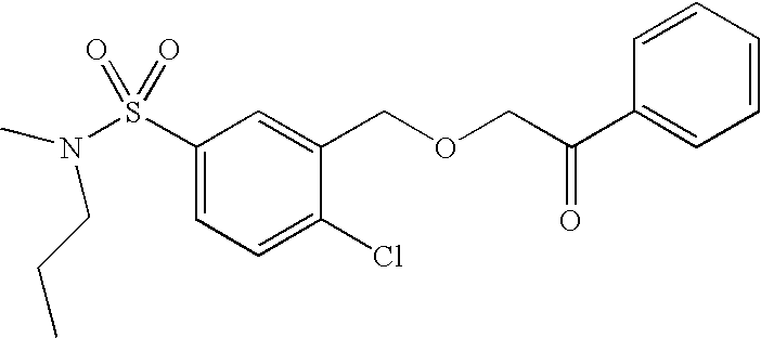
S(C1=CC=C(Cl)C(COCC(C2=CC=CC=C2)=O)=C1)(=O)(=O)N(C)CCC
